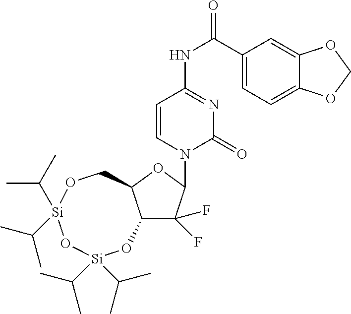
C1=CN(C2C(F)(F)C3C(O2)CO[Si](C(C)C)(C(C)C)O[Si](C(C)C)(C(C)C)O3)C(=O)N=C1NC(=O)C1=CC=C2C(=C1)OCO2
